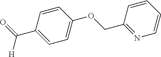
[H]C(C1=CC=C(OCC2=NC=CC=C2)C=C1)=O
